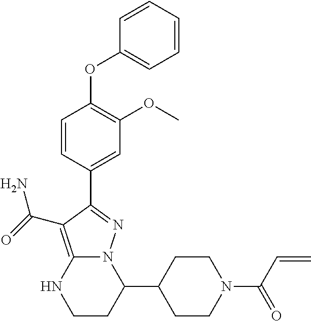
C1(C2N3C(=C(C(=O)N)C(C4=CC(OC)=C(OC5=CC=CC=C5)C=C4)=N3)NCC2)CCN(C(C=C)=O)CC1
